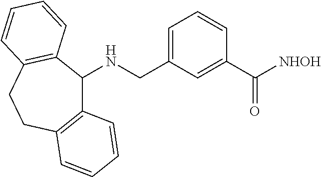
C1=C(CNC2C3=C(CCC4=C2C=CC=C4)C=CC=C3)C=C(C([NHOH])=O)C=C1
